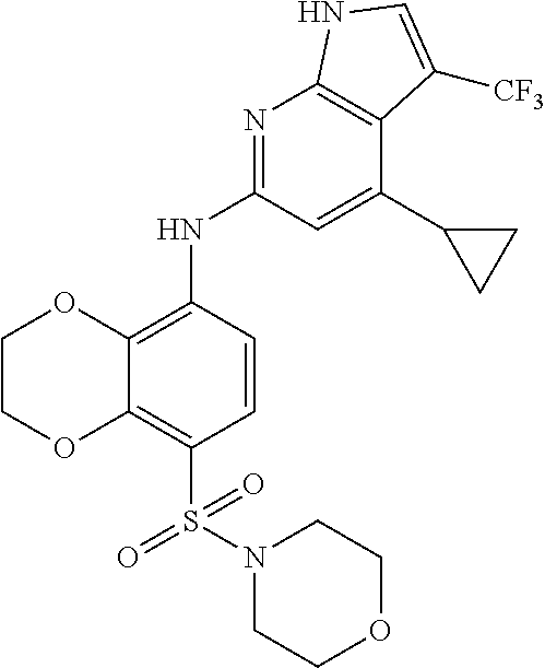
C12=C(S(=O)(=O)N3CCOCC3)C=CC(NC3=NC4=C(C(C5CC5)=C3)C([CF3])=CN4)=C1OCCO2
